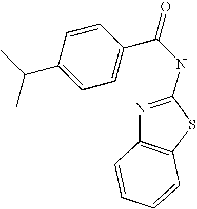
C1=CC(C(NC2=NC3=C(S2)C=CC=C3)=O)=CC=C1C(C)C
